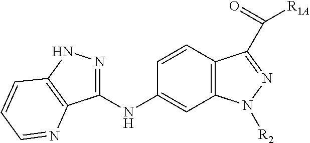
C1(NC2=CC3=C(C=C2)C(C([R1A])=O)=NN3[R2])=NNC2=C1N=CC=C2
